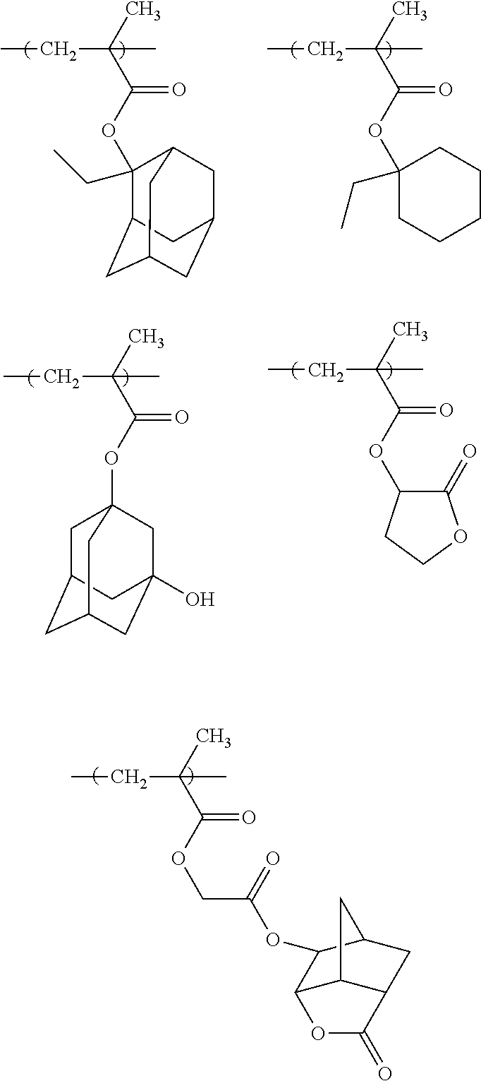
CCC(C)(C)C(OC1(CC)C2CC3CC(CC1C3)C2)=O.CCC(C)(C)C(OC1(CC)CCCCC1)=O.CCC(C)(C)C(OC12CC3CC(CC(O)(C1)C3)C2)=O.CCC(C)(C)C(OC1C(=O)OCC1)=O.CCC(C)(C)C(OCC(=O)OC1C2C3C(CC1C3)C(=O)O2)=O
